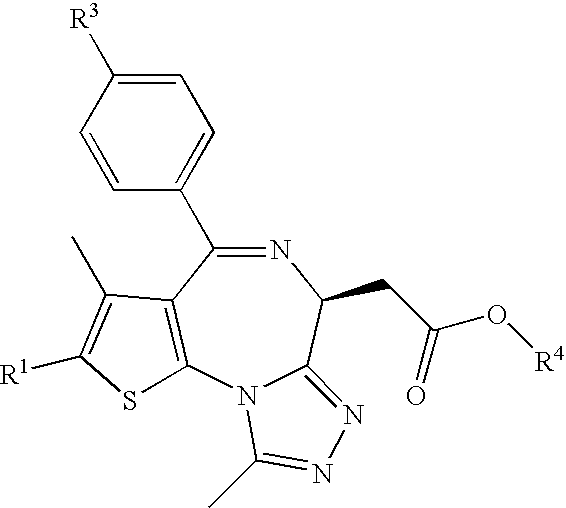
N1=C(C2=CC=C([R3])C=C2)C2=C(N3C(=NN=C3C)C1CC(O[R4])=O)SC([R1])=C2C
